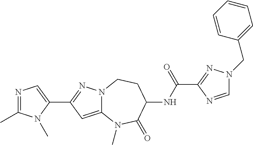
C1(C2=NN3C(=C2)N(C)C(=O)C(NC(C2=NN(CC4=CC=CC=C4)C=N2)=O)CC3)=CN=C(C)N1C
